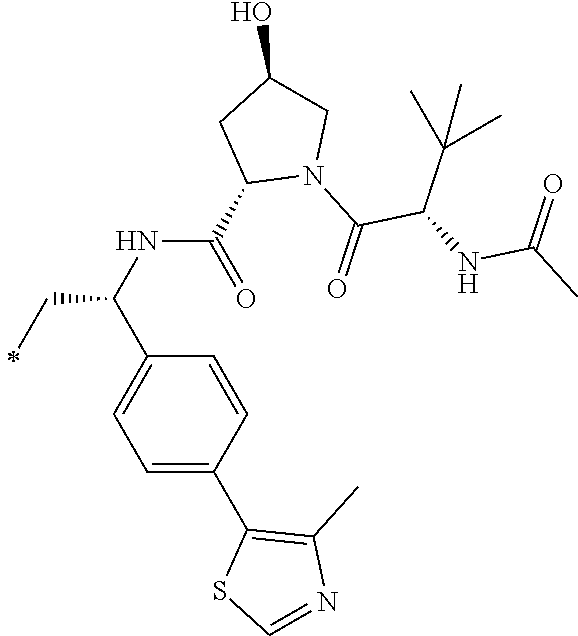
C(C(C1=CC=C(C2=C(C)N=CS2)C=C1)NC(=O)C1N(C(=O)C(NC(C)=O)C(C)(C)C)CC(O)C1)C
